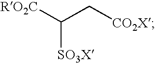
C([SO3X])([RO2C])C[CO2X]
